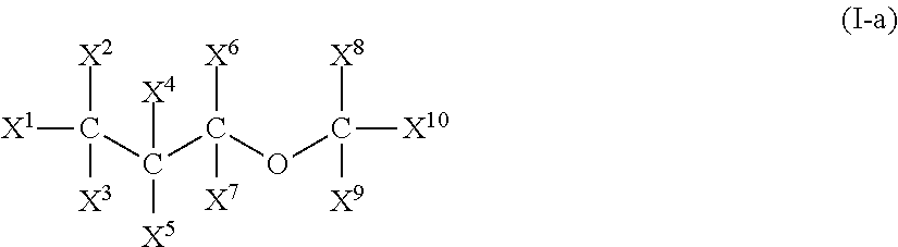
C(C(C(OC([X8])([X9])[X10])([X6])[X7])([X4])[X5])([X1])([X2])[X3]
